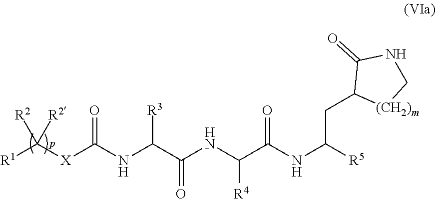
[R1]C([X]C(NC(C(NC(C(NC([R5])CC1[(CH2)m]CNC1=O)=O)[R4])=O)[R3])=O)([R2])[R2]
